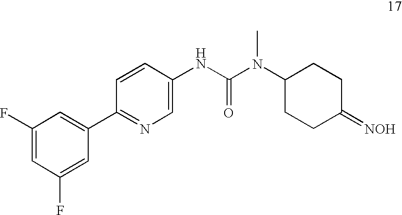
N(C(N(C1CCC(=[NOH])CC1)C)=O)C1=CN=C(C2=CC(F)=CC(F)=C2)C=C1
